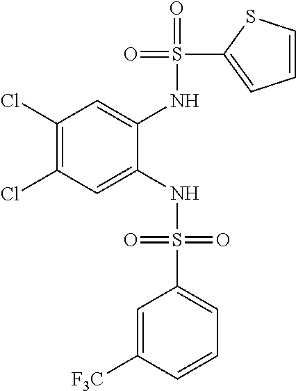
C1(Cl)=C(Cl)C=C(NS(=O)(=O)C2=CC=CC([F3C])=C2)C(NS(=O)(C2=CC=CS2)=O)=C1
